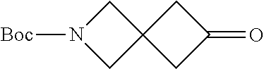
[Boc]N1CC2(C1)CC(=O)C2
